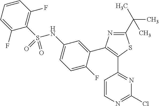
C1(C(C)(C)C)=NC(C2=CC(NS(C3=C(F)C=CC=C3F)(=O)=O)=CC=C2F)=C(C2=NC(Cl)=NC=C2)S1
